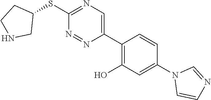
S(C1=NC=C(C2=C(O)C=C(N3C=CN=C3)C=C2)N=N1)C1CCNC1
